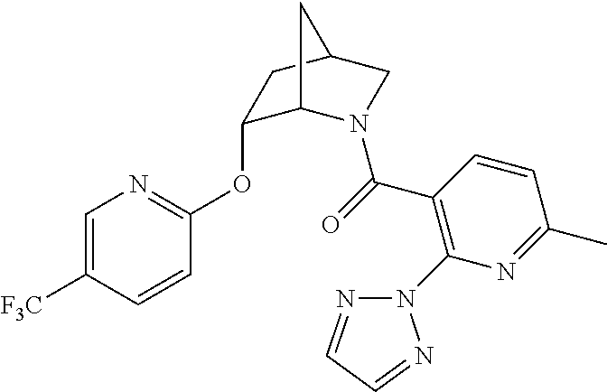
C1=C([F3C])C=CC(OC2C3N(C(=O)C4=C(N5N=CC=N5)N=C(C)C=C4)CC(C2)C3)=N1
